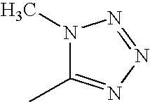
N1(C)C(C)=NN=N1
